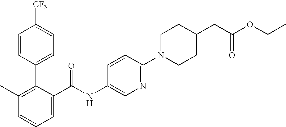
C1=CC(C2=C(C)C=CC=C2C(NC2=CN=C(N3CCC(CC(OCC)=O)CC3)C=C2)=O)=CC=C1[CF3]
